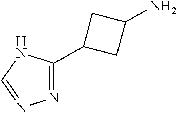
N1=C(C2CC(N)C2)NC=N1
